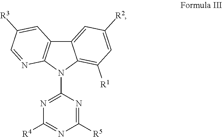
C12=CC([R2])=CC([R1])=C1N(C1=NC([R4])=NC([R5])=N1)C1=C2C=C([R3])C=N1
